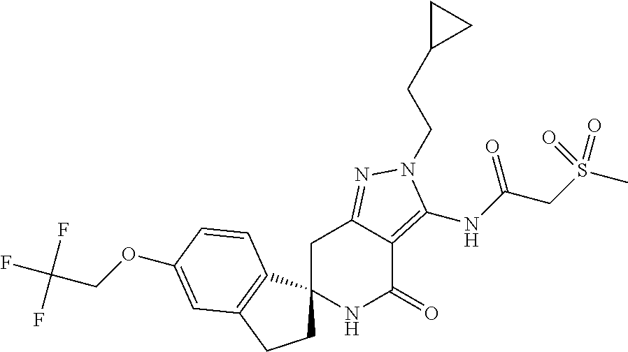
C1C2(C3=C(C1)C=C(OCC(F)(F)F)C=C3)NC(=O)C1=C(NC(=O)CS(C)(=O)=O)N(CCC3CC3)N=C1C2
